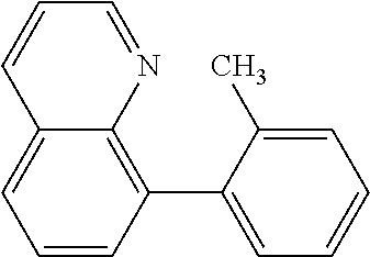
C1=CC(C2=CC=CC=C2C)=C2C(=C1)C=CC=N2
